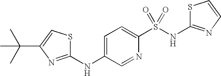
S1C(NS(C2=CC=C(NC3=NC(C(C)(C)C)=CS3)C=N2)(=O)=O)=NC=C1
